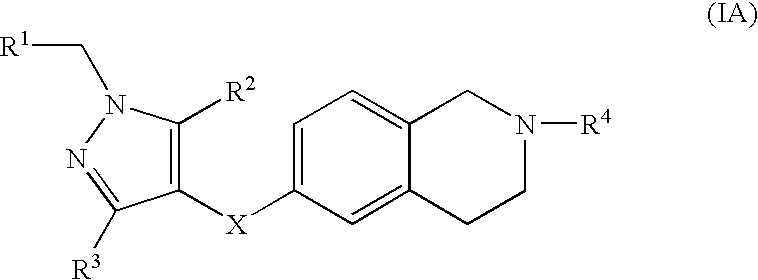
C1([X]C2=CC=C3C(=C2)CCN([R4])C3)=C([R2])N(C[R1])N=C1[R3]
